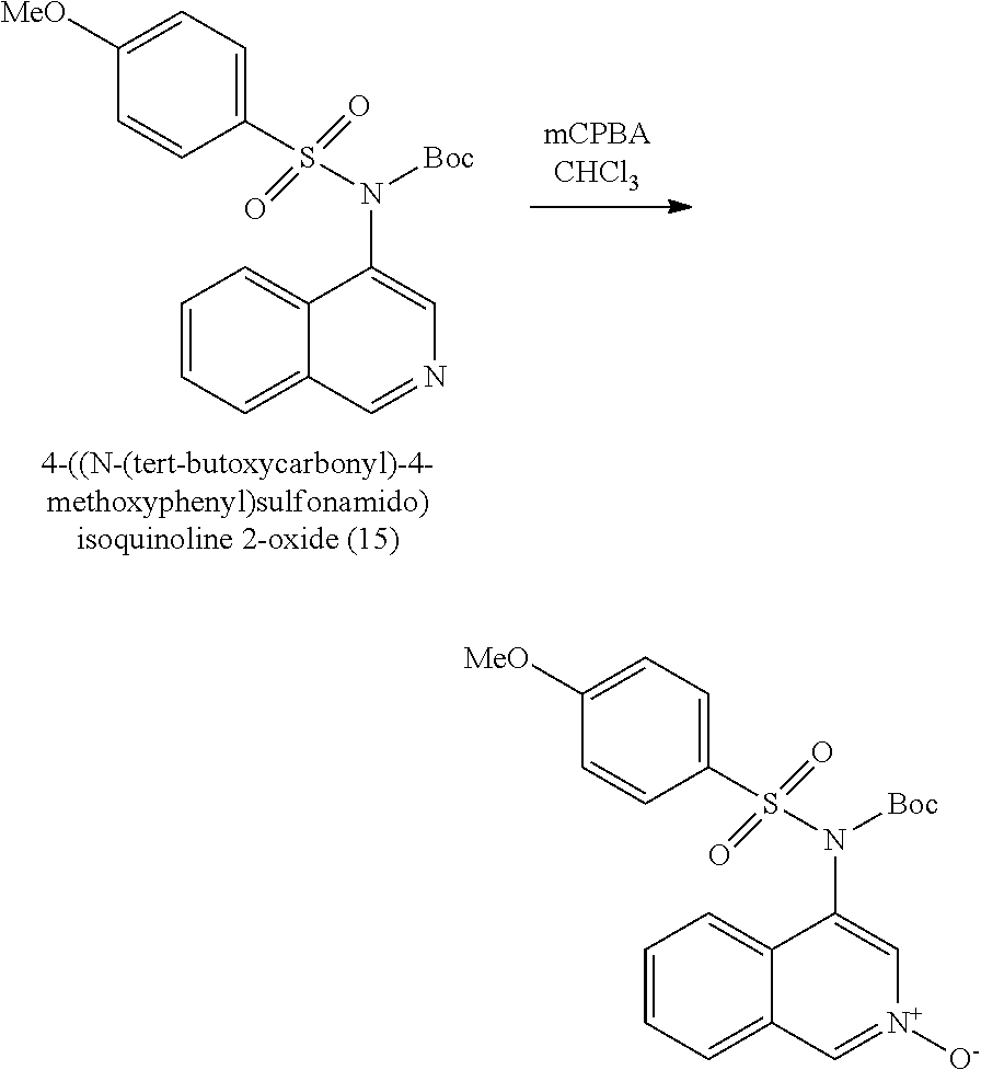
C1(S(N(C2=CN=CC3=CC=CC=C32)[Boc])(=O)=O)=CC=C([MeO])C=C1.C1(S(N(C2=C[N+]([O-])=CC3=CC=CC=C32)[Boc])(=O)=O)=CC=C([MeO])C=C1
